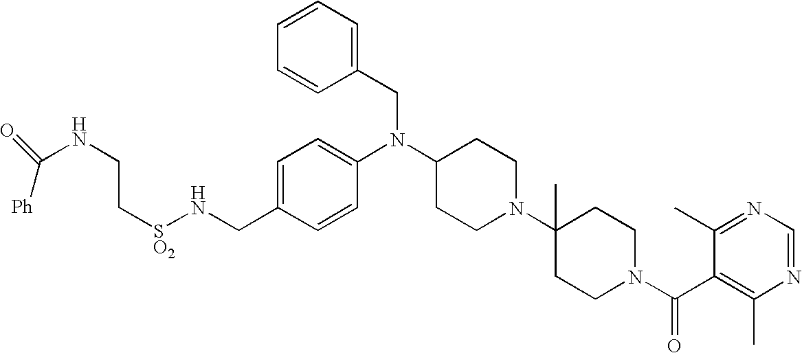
C(C1=CC=C(N(C2CCN(C3(C)CCN(C(C4=C(C)N=CN=C4C)=O)CC3)CC2)CC2=CC=CC=C2)C=C1)N[SO2]CCNC([Ph])=O
